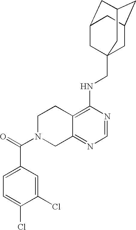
C12=C(NCC34CC5CC(CC(C3)C5)C4)N=CN=C1CN(C(=O)C1=CC=C(Cl)C(Cl)=C1)CC2
